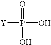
[Y]P(=O)(O)O
